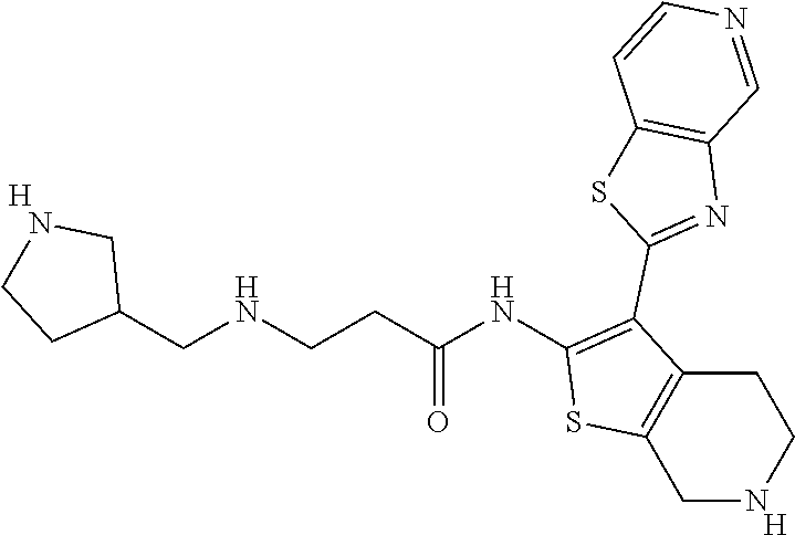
C1(NC(CCNCC2CNCC2)=O)=C(C2=NC3=C(S2)C=CN=C3)C2=C(S1)CNCC2.[H].[H]
